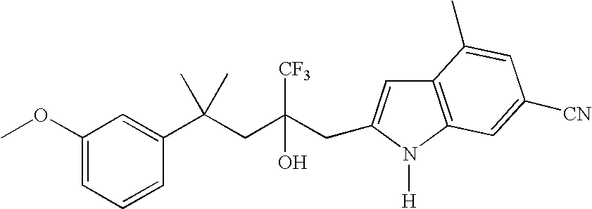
C1=CC(C(CC(CC2=CC3=C(N2[H])C=C([CN])C=C3C)([CF3])O)(C)C)=CC(OC)=C1
